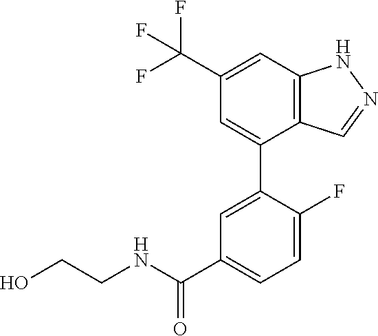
C1=C(C(F)(F)F)C=C(C2=CC(C(NCCO)=O)=CC=C2F)C2=C1NN=C2
